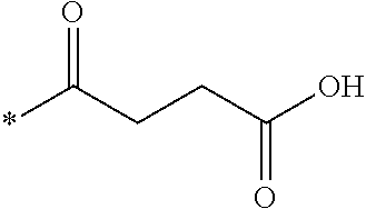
*C(CCC(O)=O)=O
